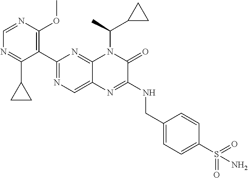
C1=NC(OC)=C(C2=NC=C3C(=N2)N(C(C2CC2)C)C(=O)C(NCC2=CC=C(S(N)(=O)=O)C=C2)=N3)C(C2CC2)=N1
